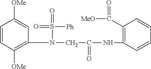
C1=C([OMe])C=CC([OMe])=C1N(S(=O)([Ph])=O)CC(NC1=C(C(=O)[MeO])C=CC=C1)=O
